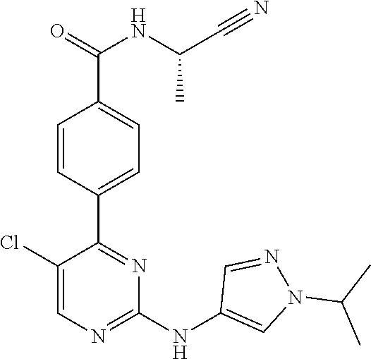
C1(C2=NC(NC3=CN(C(C)C)N=C3)=NC=C2Cl)=CC=C(C(=O)NC(C#N)C)C=C1
